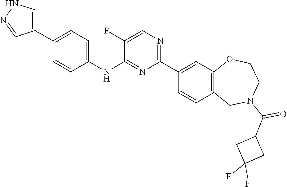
FC1(F)CC(C(N2CC3=C(C=C(C4=NC=C(F)C(NC5=CC=C(C6=CNN=C6)C=C5)=N4)C=C3)OCC2)=O)C1
